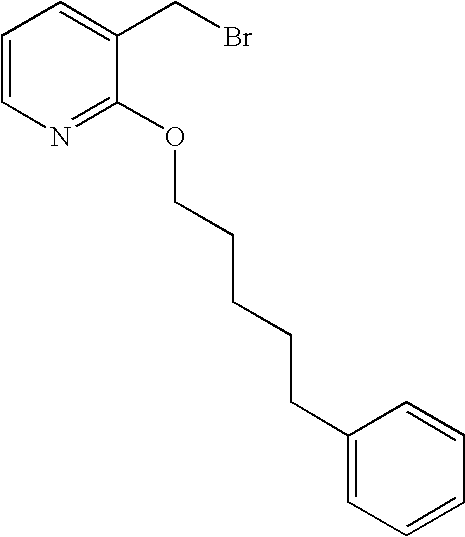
C1=CN=C(OCCCCCC2=CC=CC=C2)C(CBr)=C1
